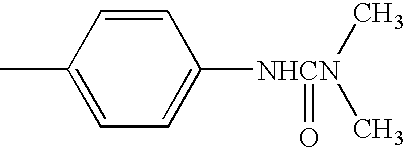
C1=C(C)C=CC([NHCN](=O)(C)C)=C1
